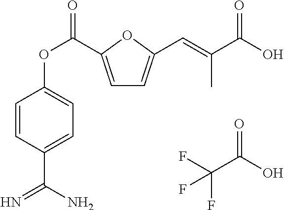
C1=C(C(OC2=CC=C(C(N)=N)C=C2)=O)OC(C=C(C(O)=O)C)=C1.FC(C(O)=O)(F)F
